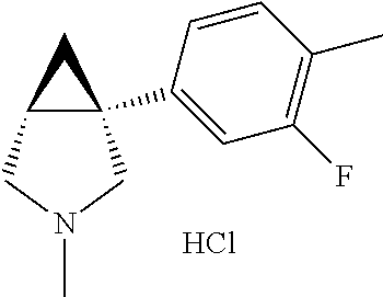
C12(C3=CC(F)=C(C)C=C3)C(CN(C)C1)C2.Cl
